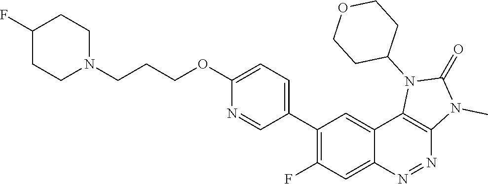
C1(C2=C(F)C=C3C(=C2)C2=C(N=N3)N(C)C(=O)N2C2CCOCC2)=CC=C(OCCCN2CCC(F)CC2)N=C1
